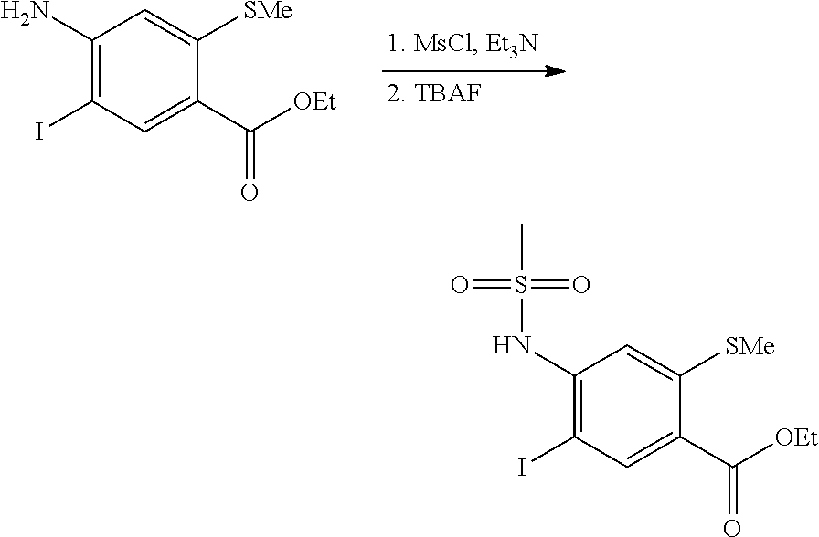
C1(N)=C(I)C=C(C(=O)[OEt])C([SMe])=C1.C1(NS(C)(=O)=O)=C(I)C=C(C(=O)[OEt])C([SMe])=C1
